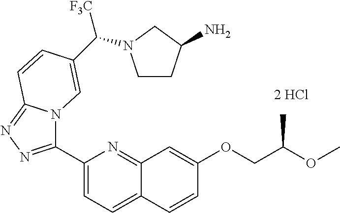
C1(C2=NN=C3N2C=C(C([F3C])N2CCC(N)C2)C=C3)=CC=C2C(=N1)C=C(OCC(OC)C)C=C2.[2 HCl]
